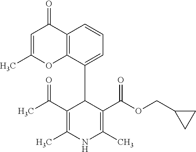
C12=C(C(C3C(C(C)=O)=C(C)NC(C)=C3C(OCC3CC3)=O)=CC=C1)OC(C)=CC2=O
